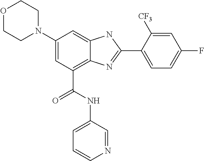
C1(N2CCOCC2)=CC(C(NC2=CC=CN=C2)=O)=C2C(=C1)NC(C1=CC=C(F)C=C1[CF3])=N2
